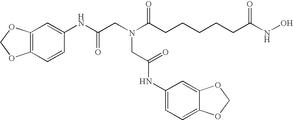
C12=C(C=CC(NC(CN(C(CCCCCC(NO)=O)=O)CC(NC3=CC=C4C(=C3)OCO4)=O)=O)=C1)OCO2
